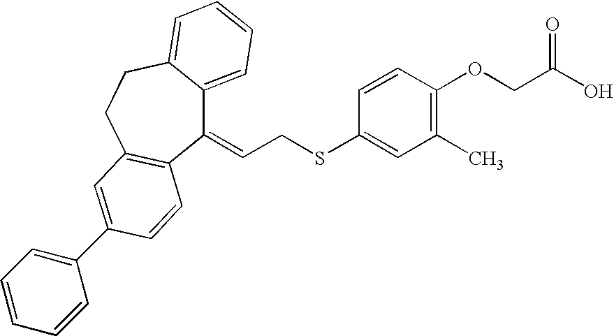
C1(=CCSC2=CC(C)=C(OCC(O)=O)C=C2)C2=CC=CC=C2CCC2=C1C=CC(C1=CC=CC=C1)=C2
